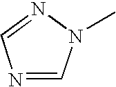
C1=NC=NN1C
